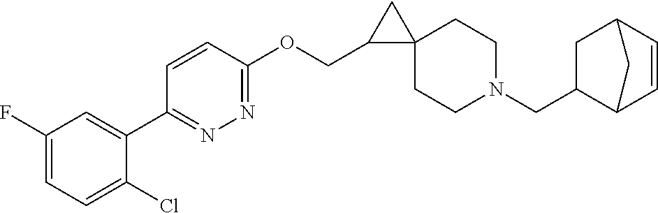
C1N(CC2C3C=CC(C2)C3)CCC2(C1)C(COC1=NN=C(C3=CC(F)=CC=C3Cl)C=C1)C2
